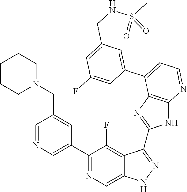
C1=NC=C(C2=NC=C3C(=C2F)C(C2=NC4=C(N2)N=CC=C4C2=CC(CNS(C)(=O)=O)=CC(F)=C2)=NN3)C=C1CN1CCCCC1
